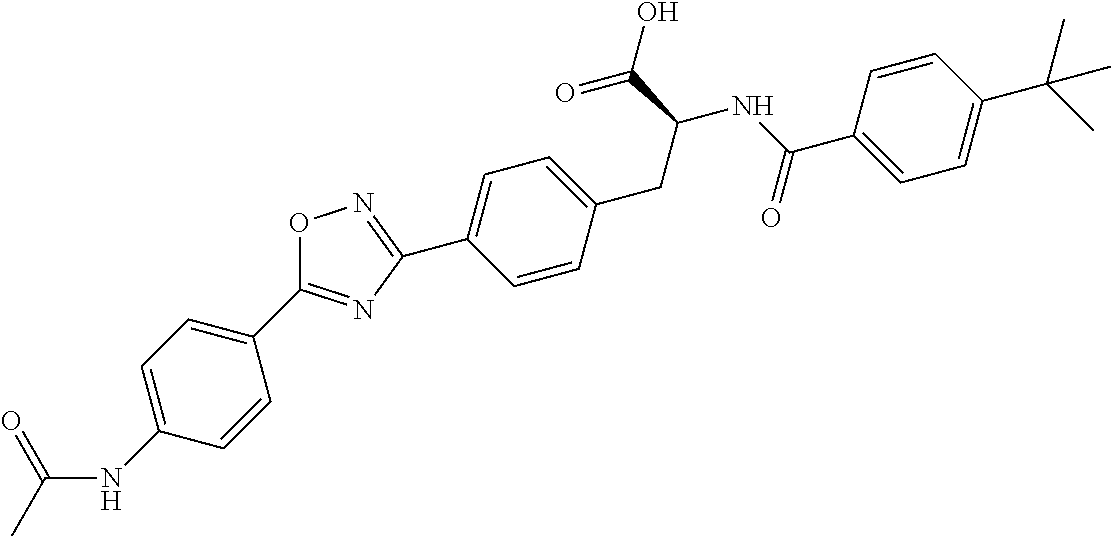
C1(C2=NC(C3=CC=C(CC(C(=O)O)NC(C4=CC=C(C(C)(C)C)C=C4)=O)C=C3)=NO2)=CC=C(NC(C)=O)C=C1
